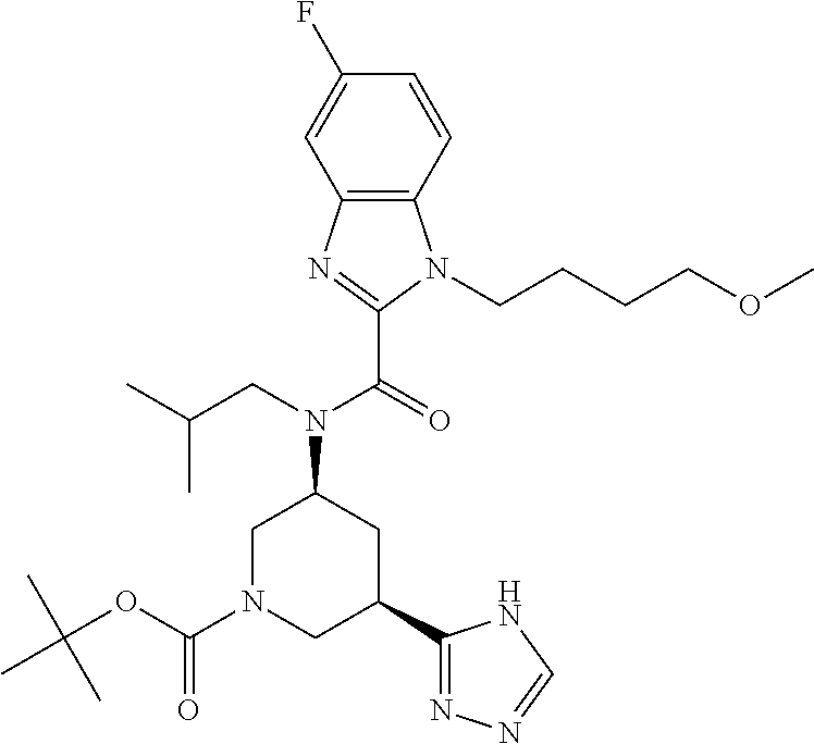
C1N(C(OC(C)(C)C)=O)CC(C2=NN=CN2)CC1N(CC(C)C)C(=O)C1=NC2=C(N1CCCCOC)C=CC(F)=C2
